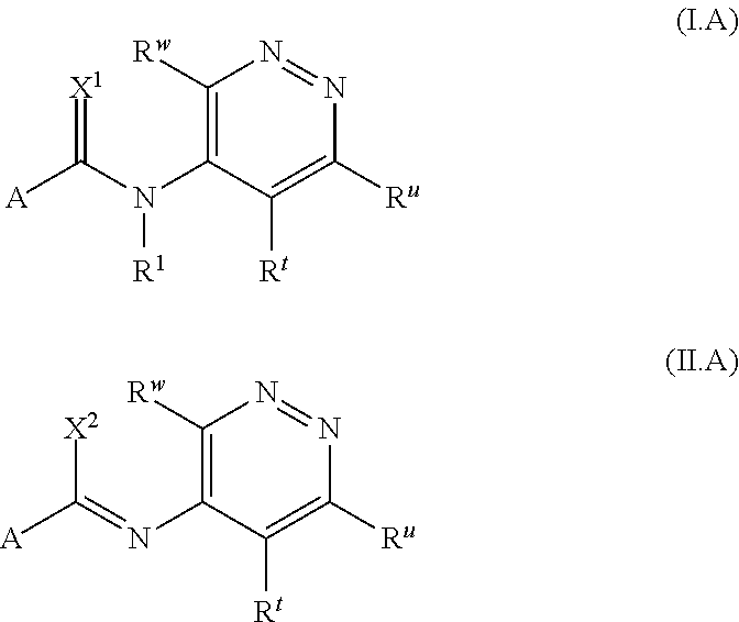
C1([Rw])=C(N(C([A])=[X1])[R1])C([Rt])=C([Ru])N=N1.C1([Rw])=C(N=C([A])[X2])C([Rt])=C([Ru])N=N1
